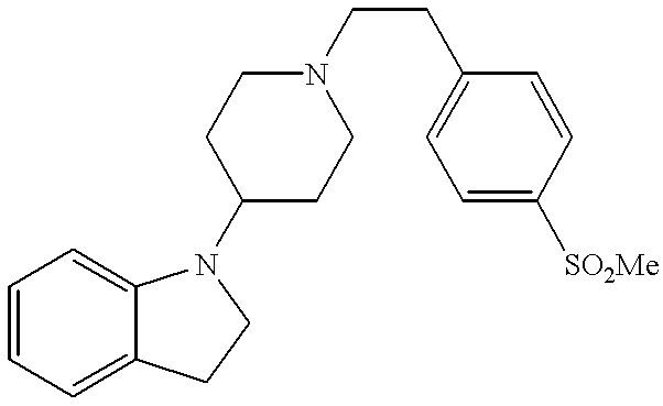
C1=CC=C2C(=C1)N(C1CCN(CCC3=CC=C([SO2Me])C=C3)CC1)CC2
